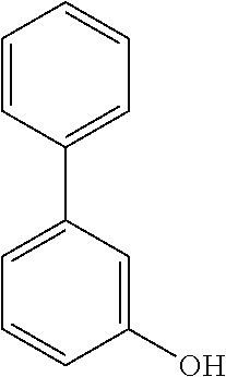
C1(O)=CC(C2=CC=CC=C2)=CC=C1
